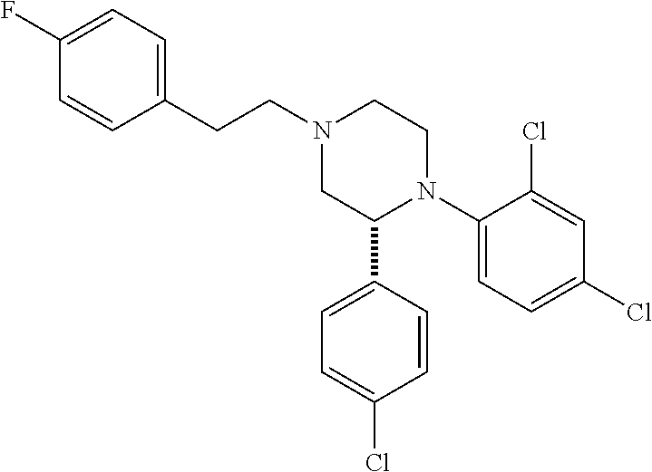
C1(C2N(C3=CC=C(Cl)C=C3Cl)CCN(CCC3=CC=C(F)C=C3)C2)=CC=C(Cl)C=C1
